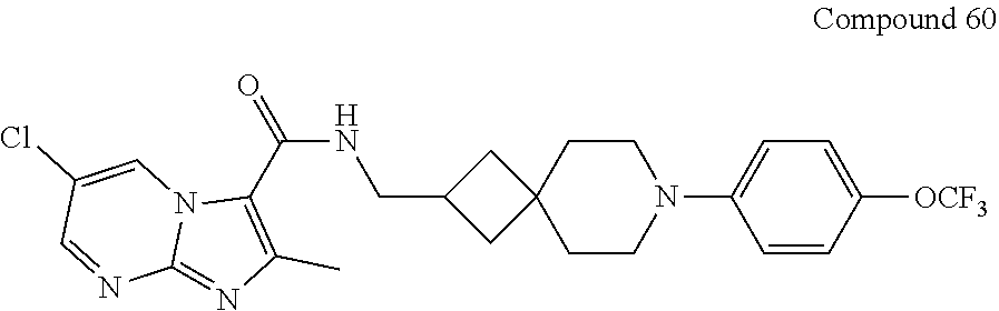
N(C(C1=C(C)N=C2N1C=C(Cl)C=N2)=O)CC1CC2(C1)CCN(C1=CC=C([OCF3])C=C1)CC2
